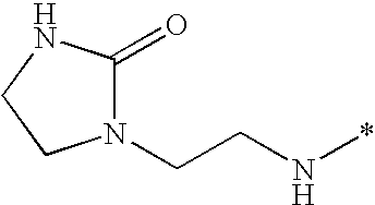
C(CN*)N1C(=O)NCC1
